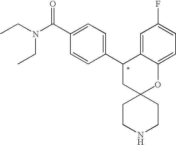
C1(C2CC3(OC4=CC=C(F)C=C24)CCNCC3)=CC=C(C(N(CC)CC)=O)C=C1
